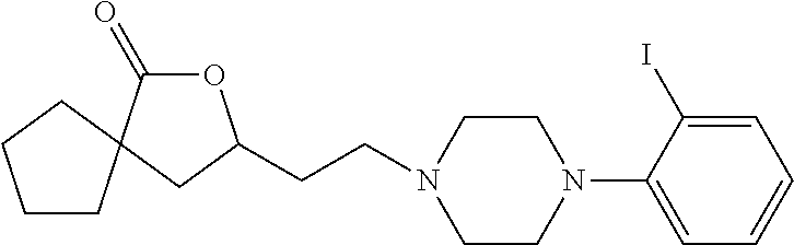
C1(N2CCN(CCC3OC(=O)C4(C3)CCCC4)CC2)=CC=CC=C1I
